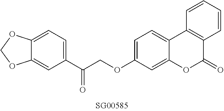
O(C1=CC=C2C(=C1)OC(=O)C1=C2C=CC=C1)CC(C1=CC=C2C(=C1)OCO2)=O
